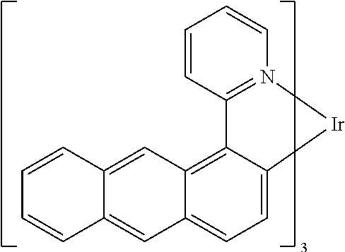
C12=N(C=CC=C1)[Ir]C1=CC=C3C(=C21)C=C1C(=C3)C=CC=C1
